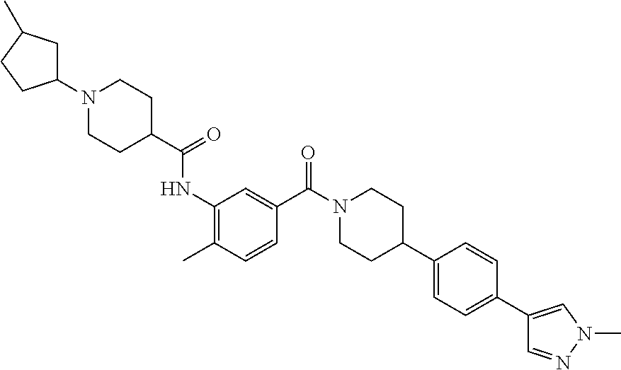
N1(C2CC(C)CC2)CCC(C(=O)NC2=C(C)C=CC(C(N3CCC(C4=CC=C(C5=CN(C)N=C5)C=C4)CC3)=O)=C2)CC1
